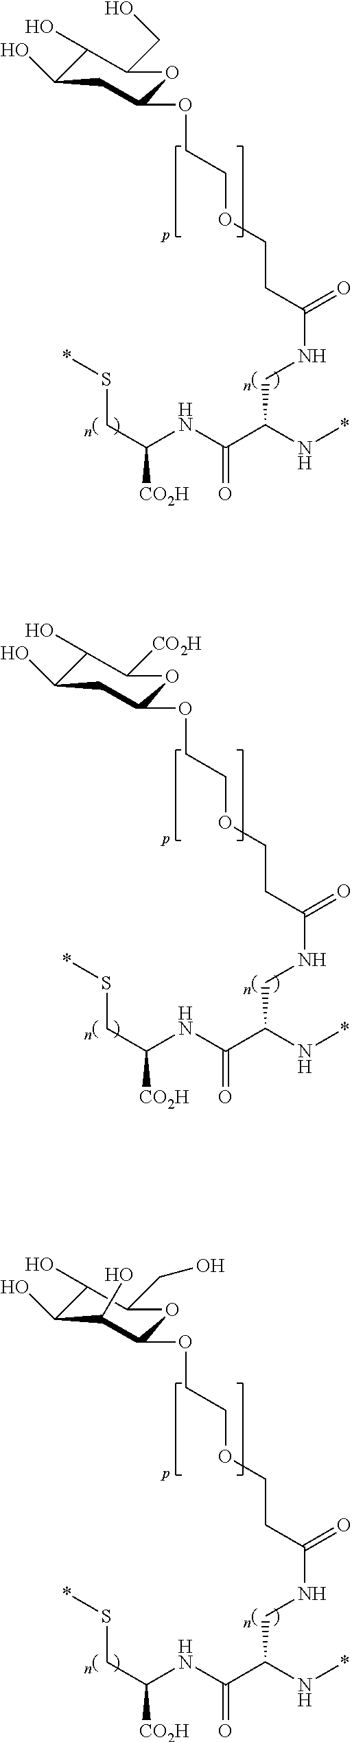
C1(O)C(O)CC(OCCOCCC(NCC(N*)C(NC(CS*)[CO2H])=O)=O)OC1CO.C1(O)C(O)CC(OCCOCCC(NCC(N*)C(NC(CS*)[CO2H])=O)=O)OC1[CO2H].C1(O)C(O)C(O)C(OCCOCCC(NCC(N*)C(NC(CS*)[CO2H])=O)=O)OC1CO
